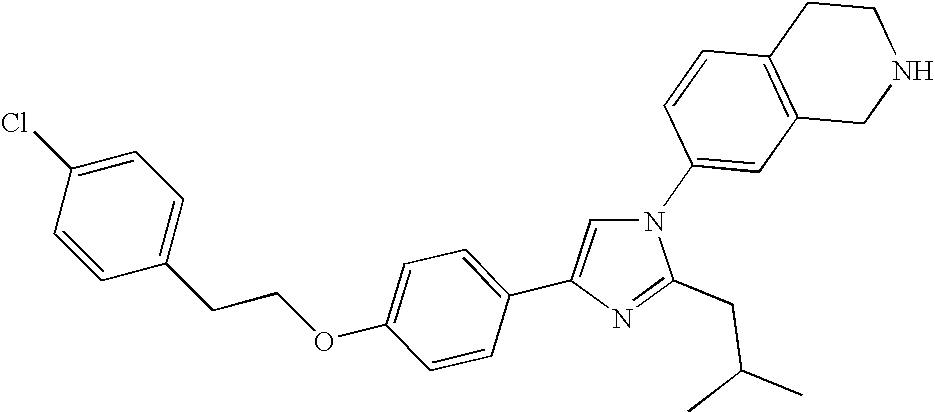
N1(C2=CC3=C(C=C2)CCNC3)C=C(C2=CC=C(OCCC3=CC=C(Cl)C=C3)C=C2)N=C1CC(C)C
